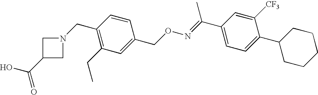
C1(CN2CC(C(O)=O)C2)=C(CC)C=C(CON=C(C2=CC=C(C3CCCCC3)C([CF3])=C2)C)C=C1
